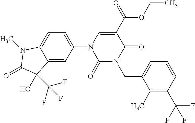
C1(C)=C(C(F)(F)F)C=CC=C1CN1C(=O)C(C(=O)OCC)=CN(C2=CC=C3C(=C2)C(O)(C(F)(F)F)C(=O)N3C)C1=O
